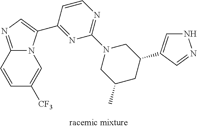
C12=NC=C(C3=NC(N4CC(C)CC(C5=CNN=C5)C4)=NC=C3)N1C=C([CF3])C=C2
